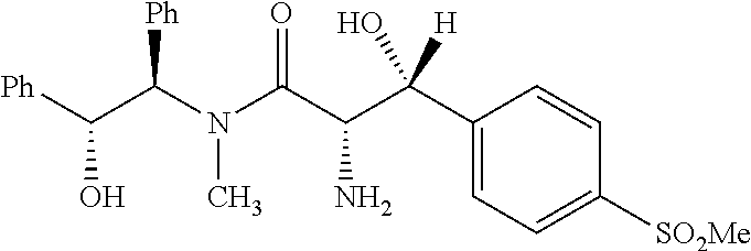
[Ph]C(C(N(C(C(C(O)([H])C1=CC=C([SO2Me])C=C1)N)=O)C)[Ph])O
